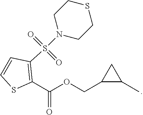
C1(C(OCC2C(C)C2)=O)=C(S(N2CCSCC2)(=O)=O)C=CS1
